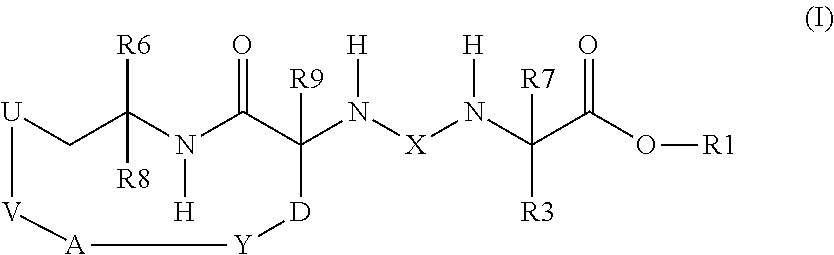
[U]1CC([R6])([R8])N([H])C(=O)C(N([X]N(C(C(O[R1])=O)([R7])[R3])[H])[H])([R9])[D][Y][A][V]1
